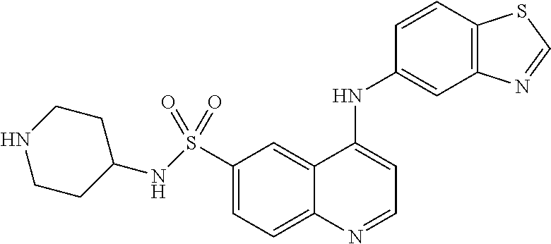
C1(S(=O)(=O)NC2CCNCC2)=CC=C2C(=C1)C(NC1=CC3=C(C=C1)SC=N3)=CC=N2
